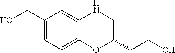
C1(CO)=CC=C2C(=C1)NCC(CCO)O2
